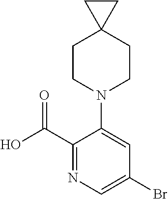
OC(C1=NC=C(Br)C=C1N1CCC2(CC1)CC2)=O
